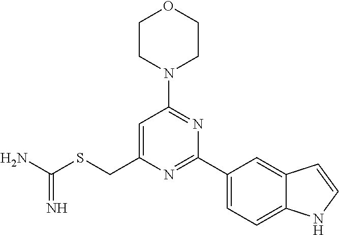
C1=C(CSC(N)=N)N=C(C2=CC=C3C(=C2)C=CN3)N=C1N1CCOCC1
